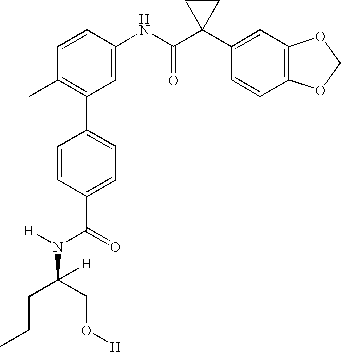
C1=C(NC(C2(C3=CC4=C(C=C3)OCO4)CC2)=O)C=CC(C)=C1C1=CC=C(C(N(C(CCC)(CO[H])[H])[H])=O)C=C1
